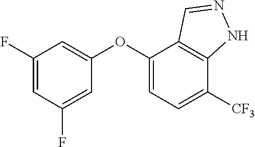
C1(F)=CC(F)=CC(OC2=CC=C([CF3])C3=C2C=NN3)=C1
